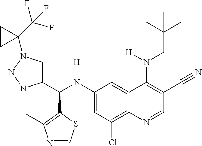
C1(N(C(C2=CN(C3(C(F)(F)F)CC3)NN2)C2=C(C)N=CS2)[H])=CC(Cl)=C2C(=C1)C(N(CC(C)(C)C)[H])=C(C#N)C=N2
